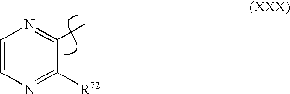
C1=CN=C([R72])C(C)=N1
